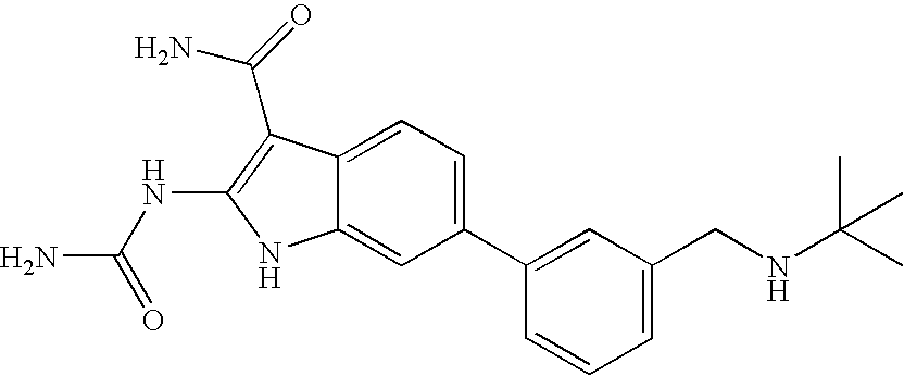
C1(C2=CC(CNC(C)(C)C)=CC=C2)=CC=C2C(=C1)NC(NC(N)=O)=C2C(=O)N
